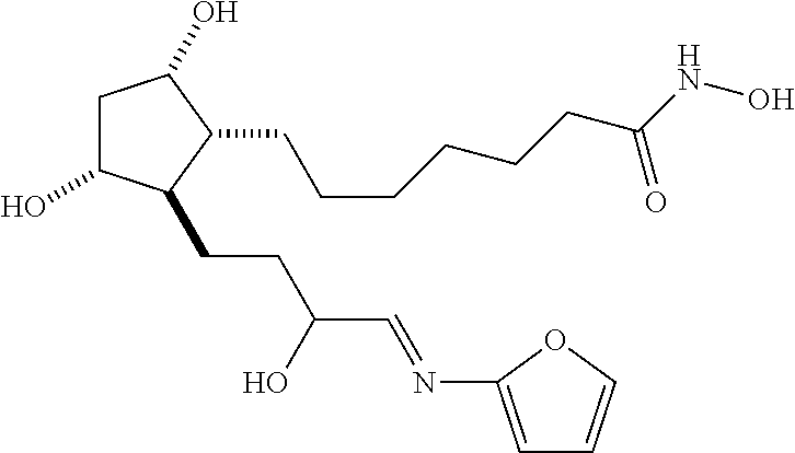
C1C(O)C(CCC(C=NC2=CC=CO2)O)C(CCCCCCC(NO)=O)C1O
